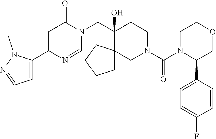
C1=C(C2=CC(=O)N(CC3(O)CCN(C(=O)N4C(C5=CC=C(F)C=C5)COCC4)CC34CCCC4)C=N2)N(C)N=C1
